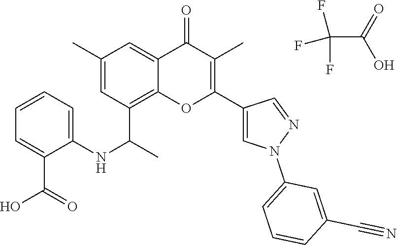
FC(F)(F)C(=O)O.C12=C(C(C)NC3=CC=CC=C3C(O)=O)C=C(C)C=C1C(=O)C(C)=C(C1=CN(C3=CC=CC(C#N)=C3)N=C1)O2
